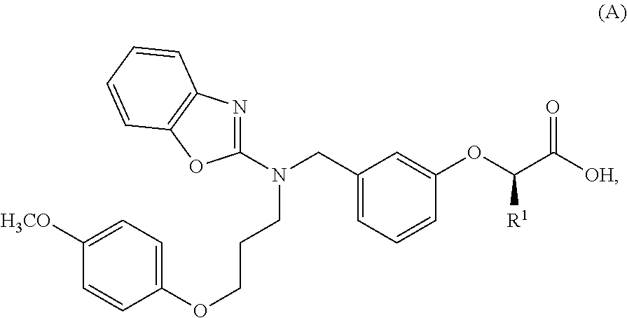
C1([H3CO])=CC=C(OCCCN(CC2=CC=CC(OC(C([OH])=O)[R1])=C2)C2=NC3=C(O2)C=CC=C3)C=C1
